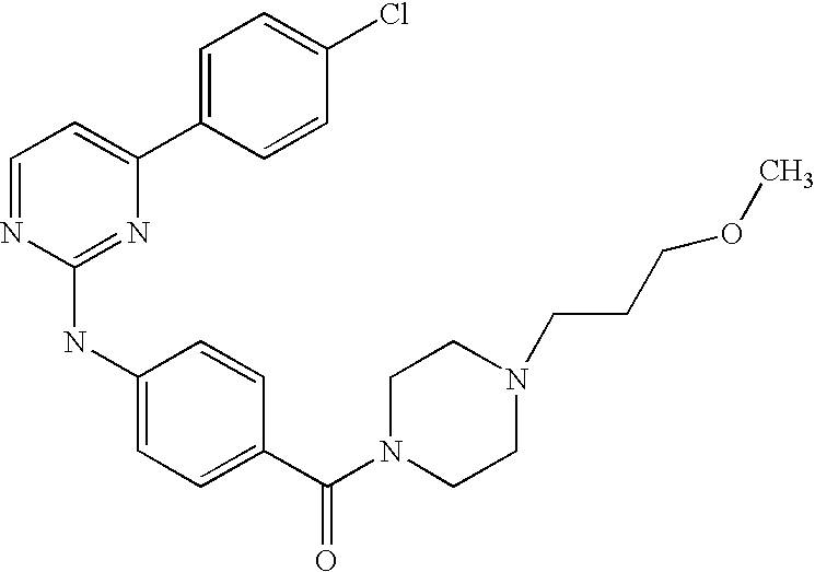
C1=C(C2=CC=NC(NC3=CC=C(C(N4CCN(CCCOC)CC4)=O)C=C3)=N2)C=CC(Cl)=C1
